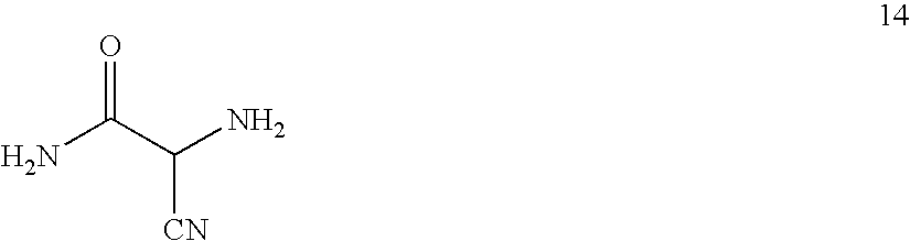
NC(C([CN])N)=O
